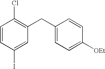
C1(CC2=CC=C([OEt])C=C2)=C(Cl)C=CC(I)=C1
